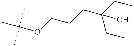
CC(OCCCC(CC)(CC)O)(C)C
